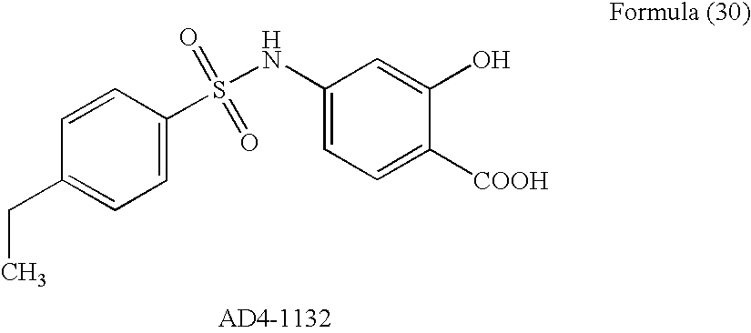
C(C)C1=CC=C(S(NC2=CC=C([COOH])C(O)=C2)(=O)=O)C=C1
